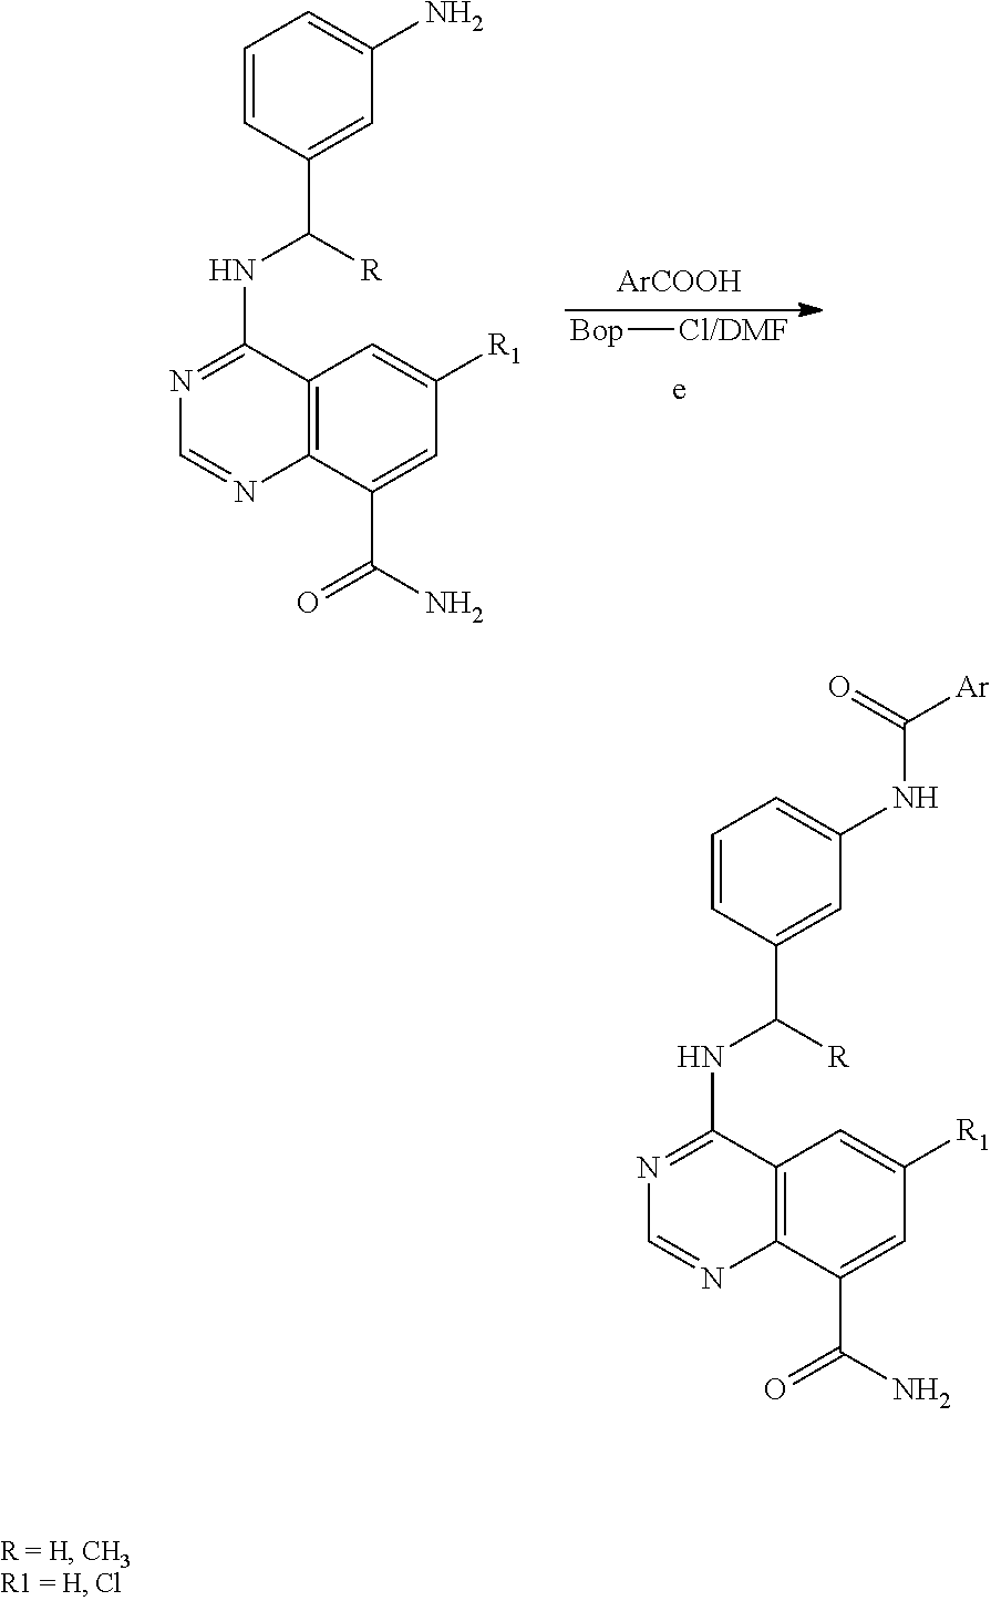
[ArCOOH].[Bop][Cl/DMF].C1=CC(C([R])NC2=NC=NC3=C2C=C([R1])C=C3C(=O)N)=CC(N)=C1.C1=CC(C([R])NC2=NC=NC3=C2C=C([R1])C=C3C(=O)N)=CC(NC([Ar])=O)=C1
